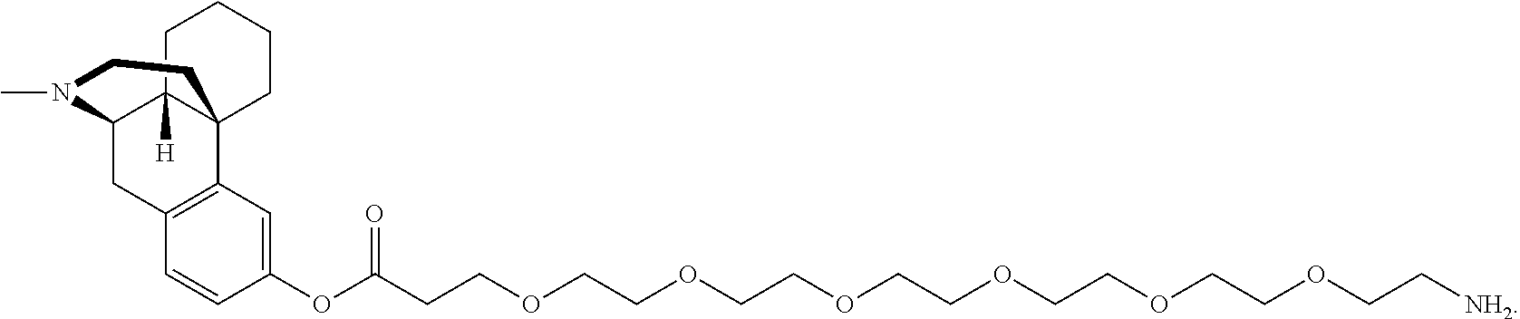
C1=CC(OC(CCOCCOCCOCCOCCOCCOCC[NH2])=O)=CC2=C1CC1C3([H])C2(CCCC3)CCN1C
